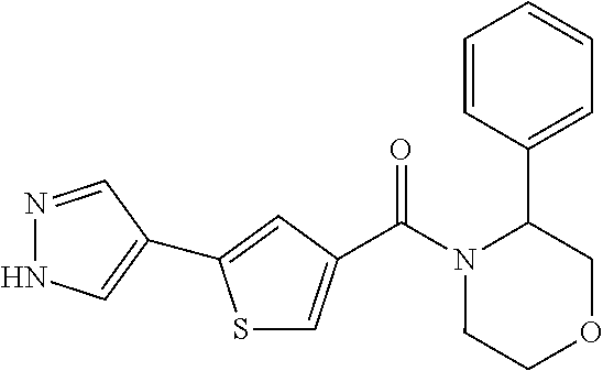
C(N1CCOCC1C1=CC=CC=C1)(=O)C1=CSC(C2=CNN=C2)=C1
